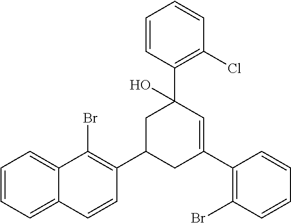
C12=CC=CC=C1C(Br)=C(C1CC(C3=C(Br)C=CC=C3)=CC(C3=C(Cl)C=CC=C3)(O)C1)C=C2
